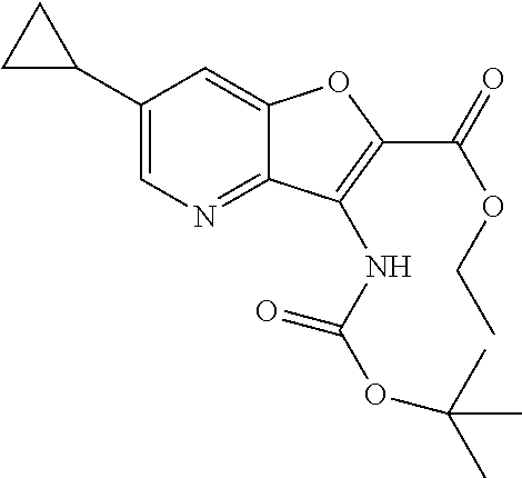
C1(C2CC2)=CN=C2C(=C1)OC(C(OCC)=O)=C2NC(OC(C)(C)C)=O
